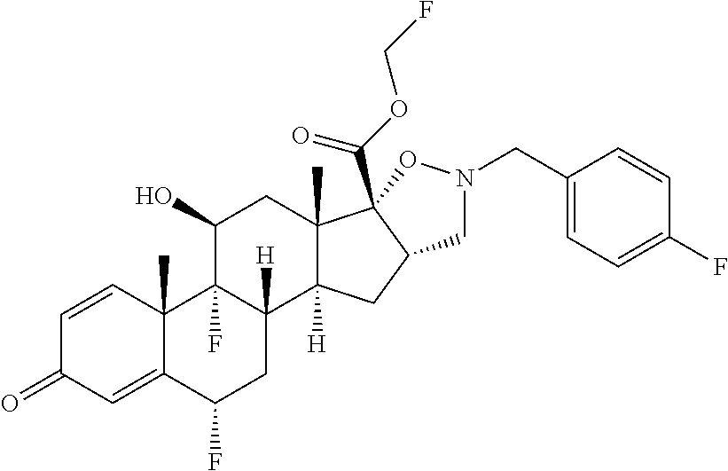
C1=CC2(C)C(=CC1=O)C(F)CC1([H])C2(F)C(O)CC2(C)C1([H])CC1C2(C(OCF)=O)ON(CC2=CC=C(F)C=C2)C1
